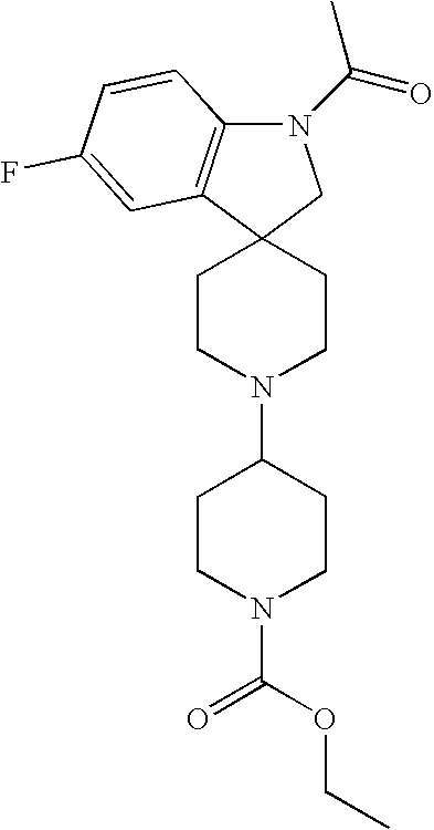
C12(CCN(C3CCN(C(=O)OCC)CC3)CC1)CN(C(C)=O)C1=C2C=C(F)C=C1
